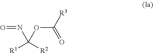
[R1]C([R2])(N=O)OC([R3])=O
